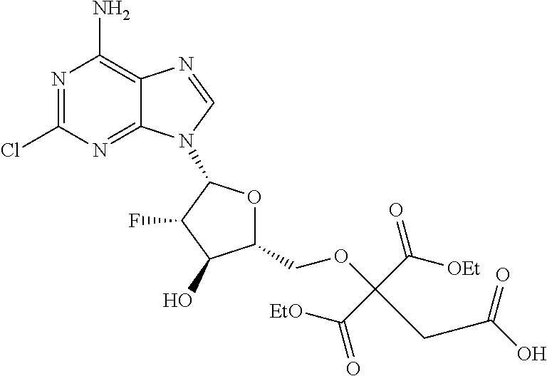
N1=C(Cl)N=C2C(=C1N)N=CN2C1OC(COC(C([EtO])=O)(C(=O)[OEt])CC(O)=O)C(O)C1F
